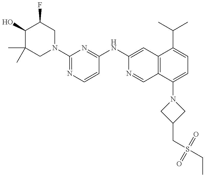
C1(O)C(C)(C)CN(C2=NC=CC(NC3=CC4=C(C=N3)C(N3CC(CS(CC)(=O)=O)C3)=CC=C4C(C)C)=N2)CC1F
